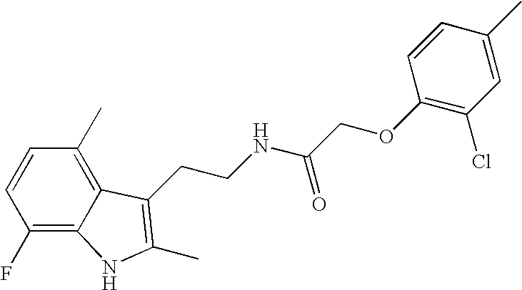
C1(F)=C2C(=C(C)C=C1)C(CCNC(COC1=C(Cl)C=C(C)C=C1)=O)=C(C)N2
